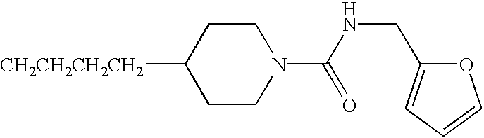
C1CN(C(=O)NCC2=CC=CO2)CCC1[CH2CH2CH2CH2]
